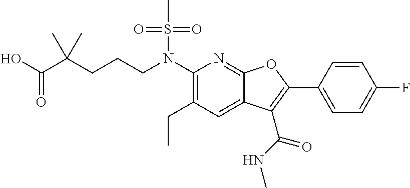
C1(N(CCCC(C(O)=O)(C)C)S(C)(=O)=O)=C(CC)C=C2C(=N1)OC(C1=CC=C(F)C=C1)=C2C(NC)=O
